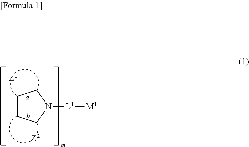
[M1][L1]N1CCCC1
